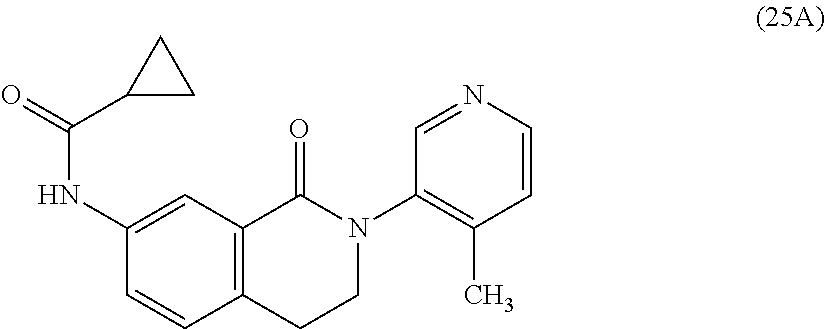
C12=C(C=C(NC(=O)C3CC3)C=C1)C(=O)N(C1=C(C)C=CN=C1)CC2
